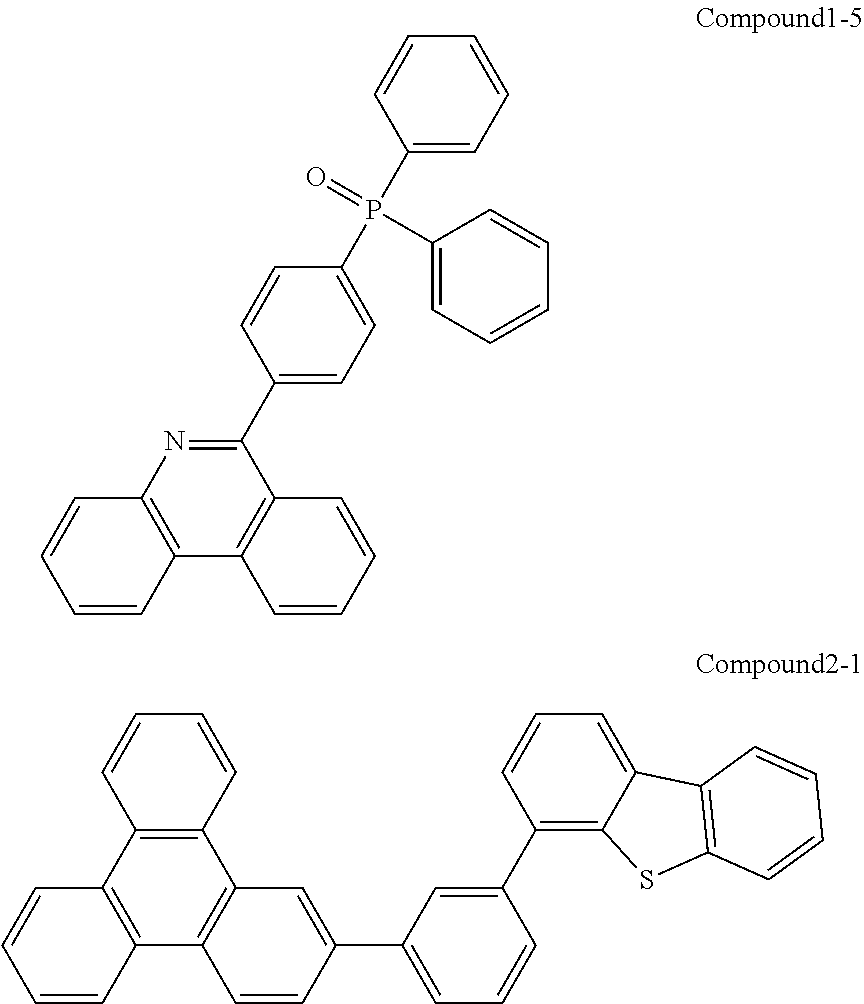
C1(C2=CC=C(P(C3=CC=CC=C3)(=O)C3=CC=CC=C3)C=C2)=NC2=C(C3=C1C=CC=C3)C=CC=C2.C12=C(C3=C(C4=C1C=C(C1=CC=CC(C5=C6C(=CC=C5)C5=C(S6)C=CC=C5)=C1)C=C4)C=CC=C3)C=CC=C2
